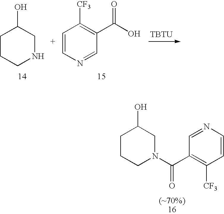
C1CCNCC1O.C1=CN=CC(C(O)=O)=C1[CF3].[TBTU].C1CCN(C(C2=C([CF3])C=CN=C2)=O)CC1O
